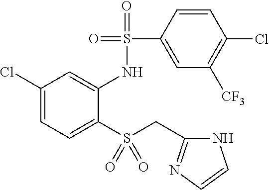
C1(Cl)=CC=C(S(CC2=NC=CN2)(=O)=O)C(NS(=O)(=O)C2=CC([CF3])=C(Cl)C=C2)=C1
